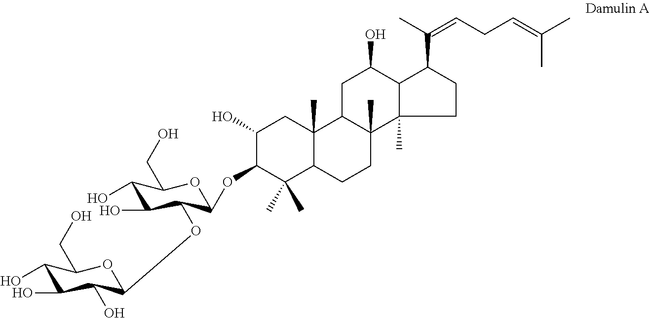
C1(O)C(O)C(O)C(OC2C(O)C(O)C(CO)OC2OC2C(C)(C)C3C(C)(CC2O)C2C(C)(CC3)C3(C)C(C(O)C2)C(C(C)=CCC=C(C)C)CC3)OC1CO
